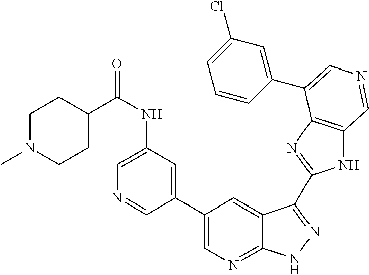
C1(C2=CN=C3C(=C2)C(C2=NC4=C(N2)C=NC=C4C2=CC(Cl)=CC=C2)=NN3)=CC(NC(=O)C2CCN(C)CC2)=CN=C1
